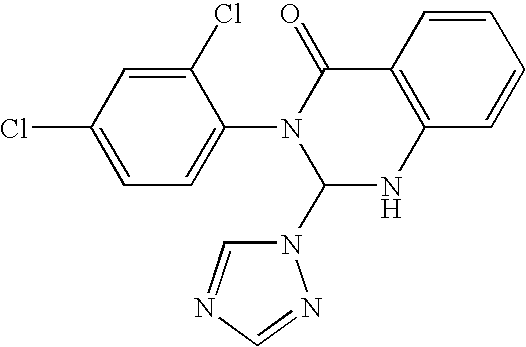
N1(C2NC3=C(C(=O)N2C2=CC=C(Cl)C=C2Cl)C=CC=C3)C=NC=N1
